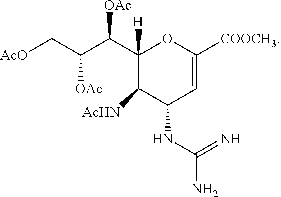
[AcO]CC(C(C1([H])C([AcHN])C(NC(N)=N)C=C([COOCH3])O1)[OAc])[OAc]
